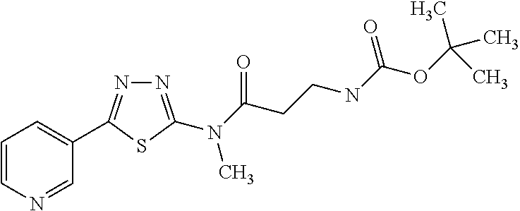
C1=CN=CC(C2=NN=C(N(C(CCNC(OC(C)(C)C)=O)=O)C)S2)=C1
